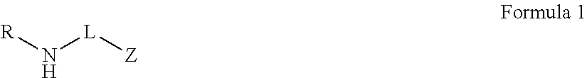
[R]N[L][Z]
